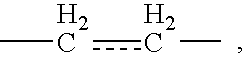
CccC
